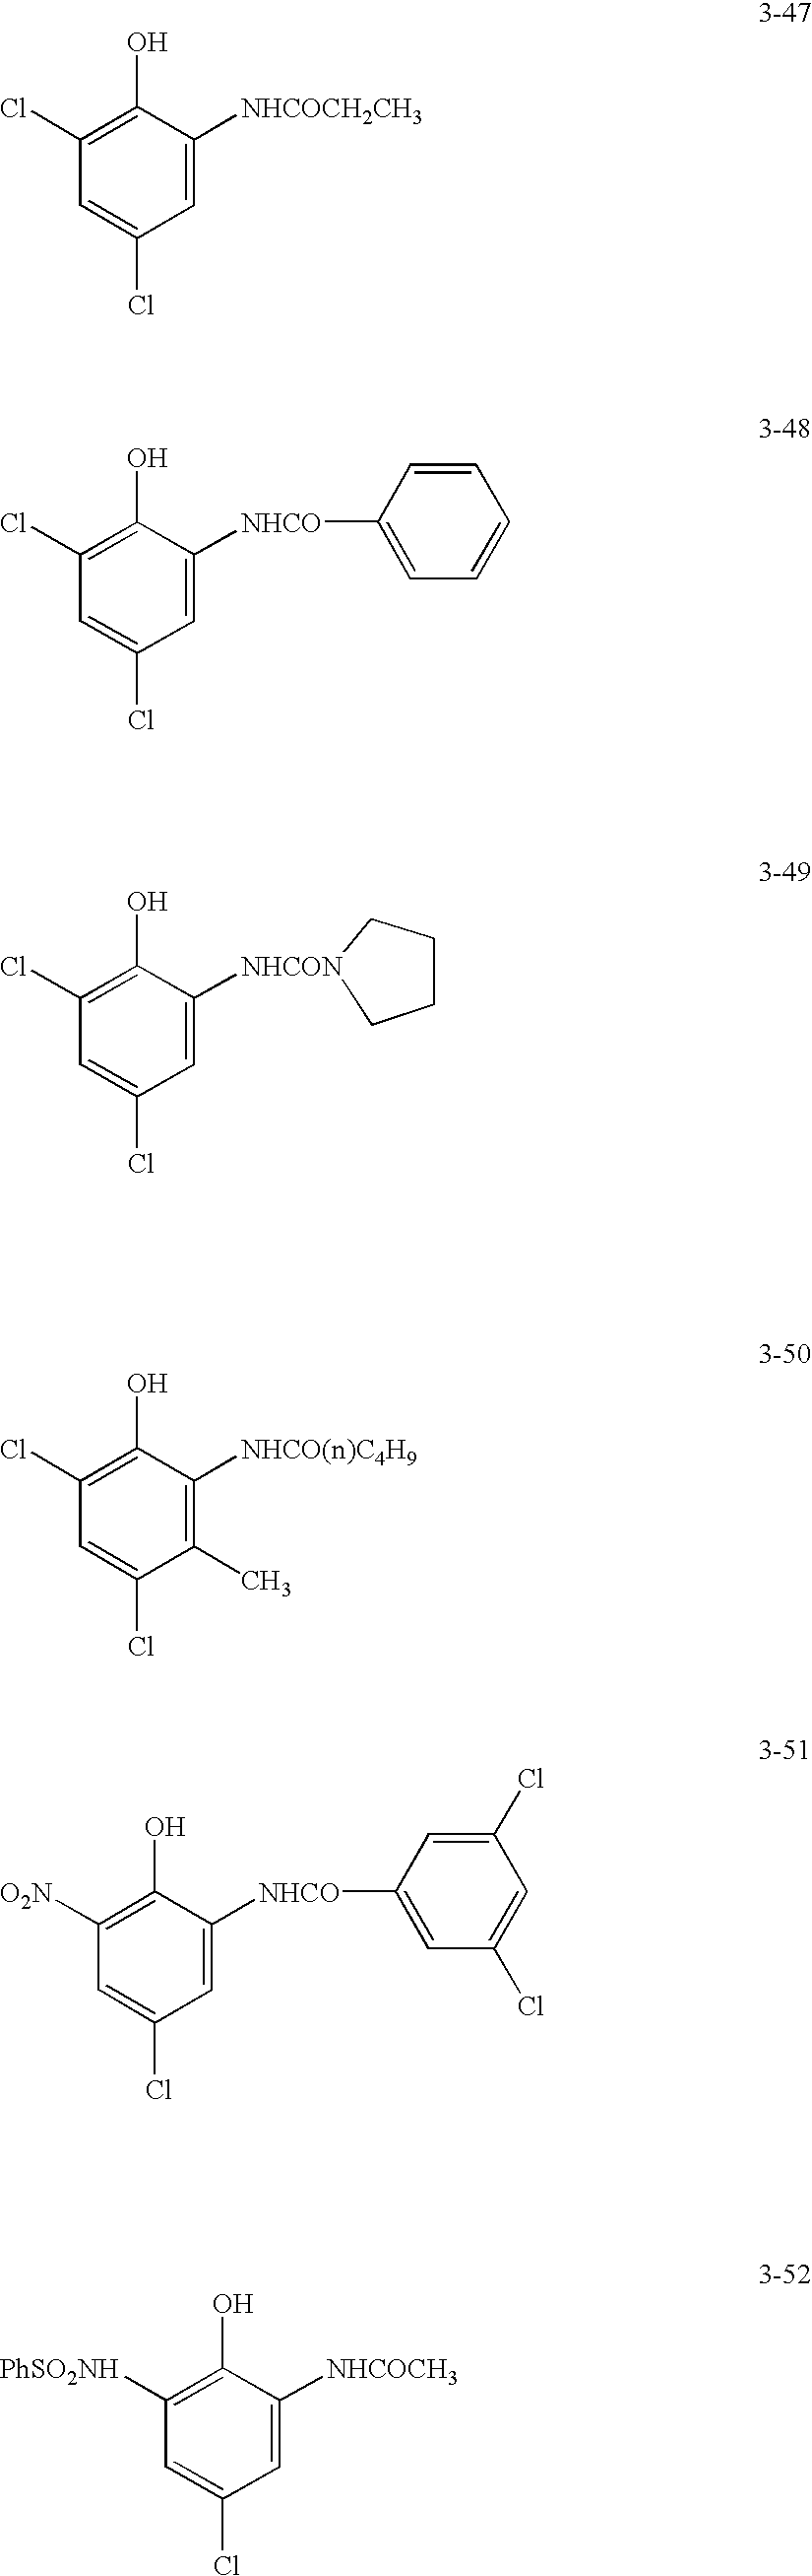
C1=C([NHCOCH2CH3])C(O)=C(Cl)C=C1Cl.C1=C([NHCO]C2=CC=CC=C2)C(O)=C(Cl)C=C1Cl.C1=C([NHCON]2CCCC2)C(O)=C(Cl)C=C1Cl.C1(C)=C([NHCO(n)C4H9])C(O)=C(Cl)C=C1Cl.C1=C([NHCO]C2=CC(Cl)=CC(Cl)=C2)C(O)=C([O2N])C=C1Cl.C1=C([NHCOCH3])C(O)=C([PhSO2NH])C=C1Cl
